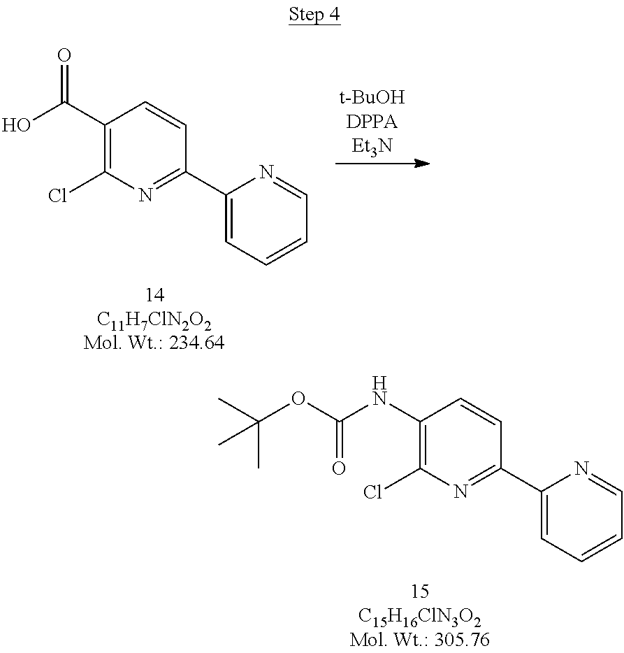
C1(NC(OC(C)(C)C)=O)=C(Cl)N=C(C2=CC=CC=N2)C=C1.C1(C(O)=O)=C(Cl)N=C(C2=CC=CC=N2)C=C1
